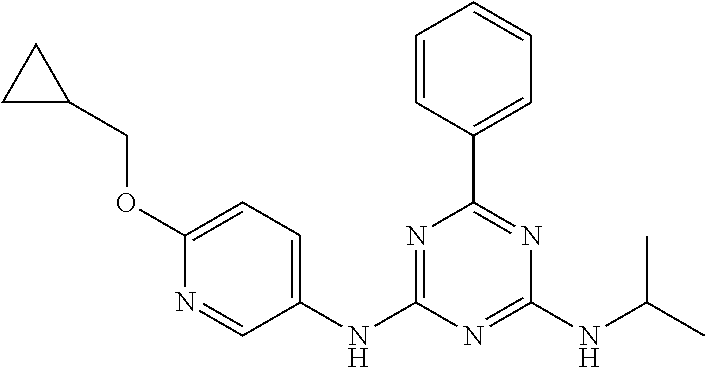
C1(NC2=NC(C3=CC=CC=C3)=NC(NC(C)C)=N2)=CC=C(OCC2CC2)N=C1
